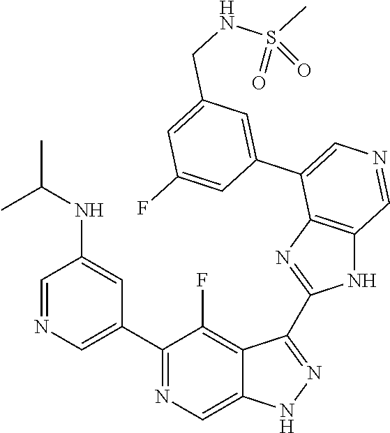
C1(C2=CN=CC(NC(C)C)=C2)=NC=C2C(=C1F)C(C1=NC3=C(N1)C=NC=C3C1=CC(CNS(C)(=O)=O)=CC(F)=C1)=NN2
